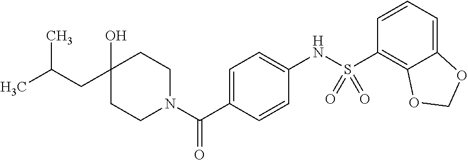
C1CN(C(C2=CC=C(NS(C3=C4C(=CC=C3)OCO4)(=O)=O)C=C2)=O)CCC1(O)CC(C)C
